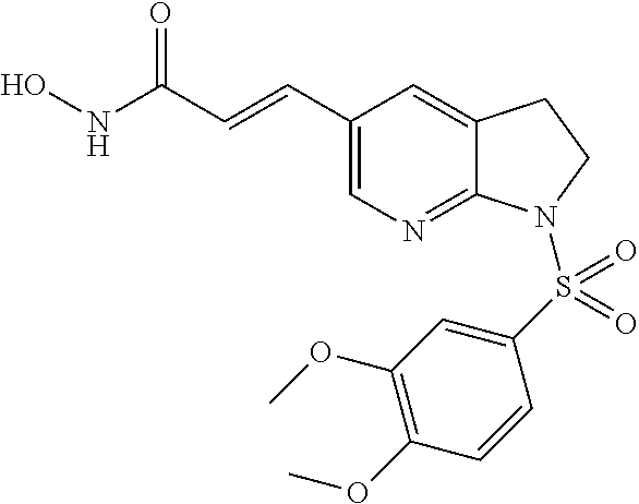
ONC(C=CC1=CN=C2C(=C1)CCN2S(C1=CC(OC)=C(OC)C=C1)(=O)=O)=O
